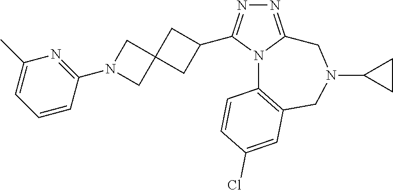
N1=C2N(C(C3CC4(C3)CN(C3=NC(C)=CC=C3)C4)=N1)C1=C(CN(C3CC3)C2)C=C(Cl)C=C1
